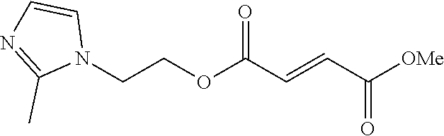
[OMe]C(C=CC(OCCN1C=CN=C1C)=O)=O
